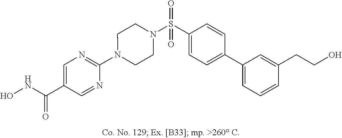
N1(C2=NC=C(C(NO)=O)C=N2)CCN(S(C2=CC=C(C3=CC=CC(CCO)=C3)C=C2)(=O)=O)CC1
